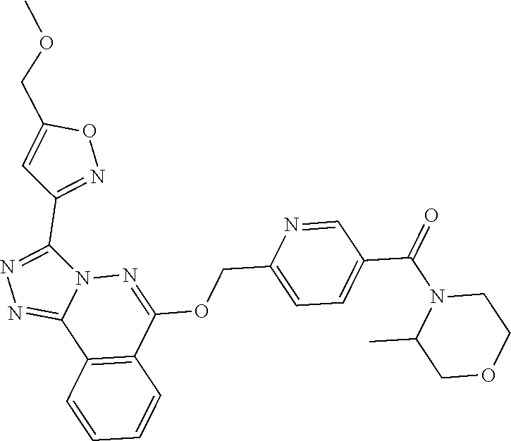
N1=C2N(C(C3=NOC(COC)=C3)=N1)N=C(OCC1=CC=C(C(N3C(C)COCC3)=O)C=N1)C1=C2C=CC=C1
